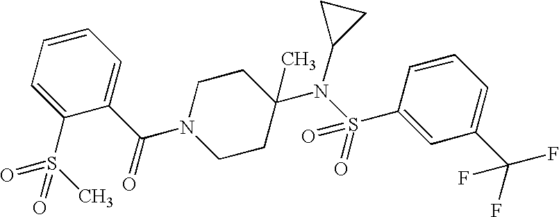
N1(C(C2=CC=CC=C2S(C)(=O)=O)=O)CCC(N(S(C2=CC(C(F)(F)F)=CC=C2)(=O)=O)C2CC2)(C)CC1
